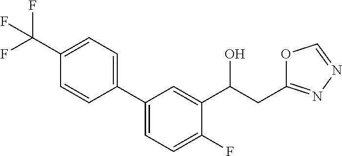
C1(C(F)(F)F)=CC=C(C2=CC=C(F)C(C(CC3=NN=CO3)O)=C2)C=C1
